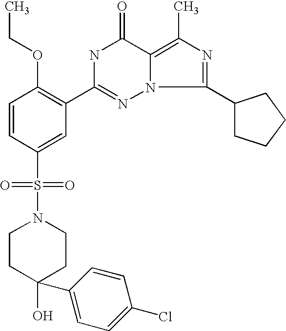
C1=CC(S(=O)(=O)N2CCC(O)(C3=CC=C(Cl)C=C3)CC2)=CC(C2=NN3C(=C(C)N=C3C3CCCC3)C(=O)N2)=C1OCC
